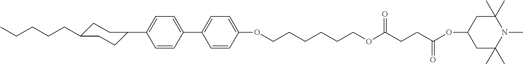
C1(C2CCC(CCCCC)CC2)=CC=C(C2=CC=C(OCCCCCCOC(CCC(=O)OC3CC(C)(C)N(C)C(C)(C)C3)=O)C=C2)C=C1
